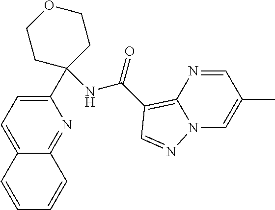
C12=CC=C(C3(NC(=O)C4=C5N(C=C(C)C=N5)N=C4)CCOCC3)N=C1C=CC=C2
